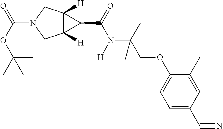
N1(C(OC(C)(C)C)=O)CC2([H])C([H])(C1)C2C(=O)N([H])C(C)(COC1=CC=C(C#N)C=C1C)C
